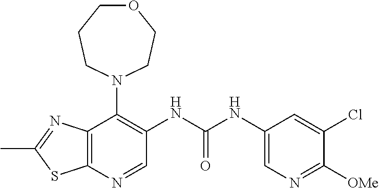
C1(C)=NC2=C(S1)N=CC(NC(=O)NC1=CN=C([OMe])C(Cl)=C1)=C2N1CCCOCC1
